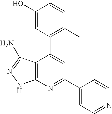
C1(O)=CC(C2=CC(C3=CC=NC=C3)=NC3=C2C(N)=NN3)=C(C)C=C1
